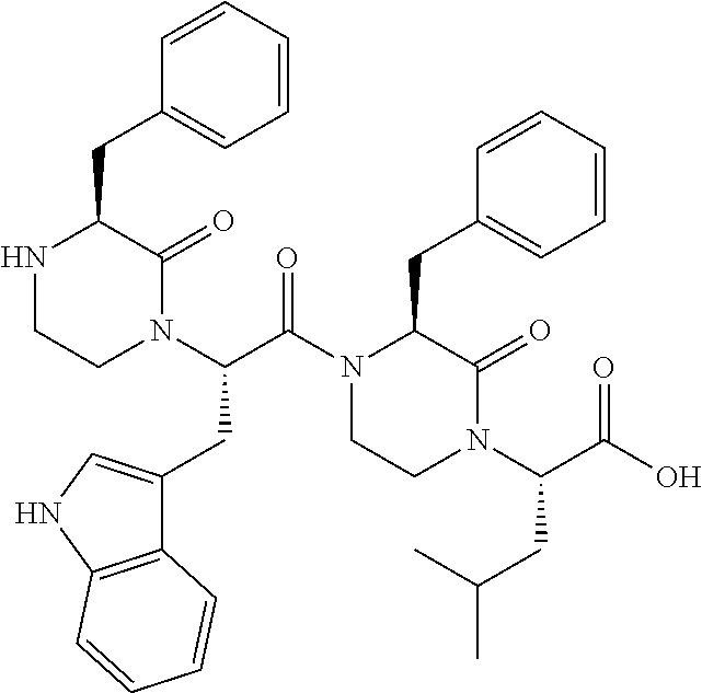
N1CCN(C(C(N2CCN(C(C(O)=O)CC(C)C)C(=O)C2CC2=CC=CC=C2)=O)CC2=CNC3=C2C=CC=C3)C(=O)C1CC1=CC=CC=C1
